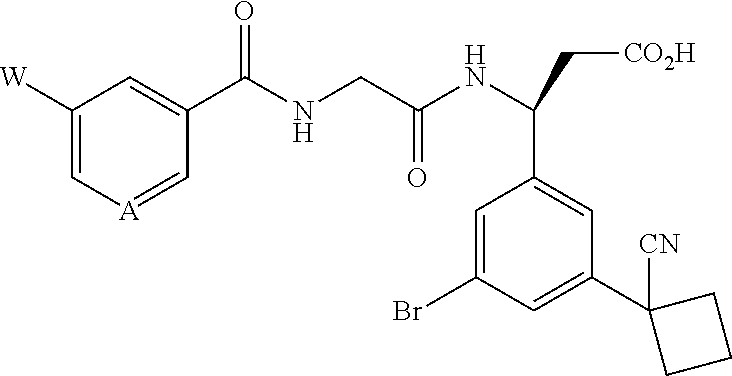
C1([W])=C[A]=CC(C(NCC(NC(C[CO2H])C2=CC(C3([CN])CCC3)=CC(Br)=C2)=O)=O)=C1
